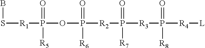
S([R1]P(OP([R2]P([R3]P([R4][L])(=O)[R8])(=O)[R7])(=O)[R6])(=O)[R5])B
